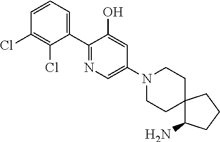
C1=CC=C(C2=NC=C(N3CCC4(CC3)C(N)CCC4)C=C2O)C(Cl)=C1Cl
